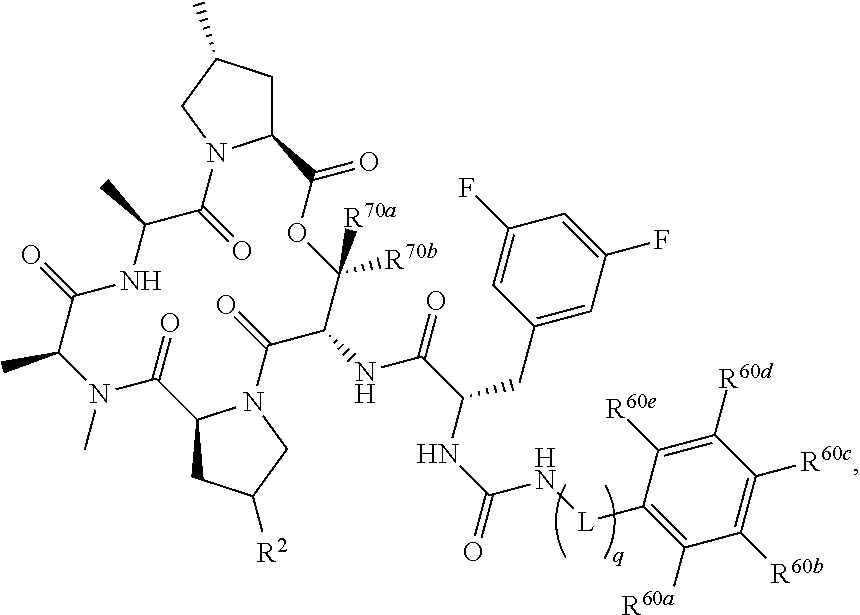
C1C(C)CN2C1C(=O)OC([R70a])([R70b])C(NC(=O)C(NC(=O)N[L]C1=C([R60a])C([R60b])=C([R60c])C([R60d])=C1[R60e])CC1=CC(F)=CC(F)=C1)C(=O)N1C(CC([R2])C1)C(=O)N(C)C(C)C(=O)NC(C)C2=O
